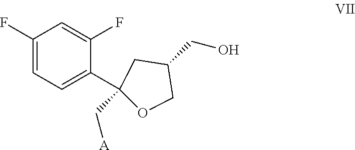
C1(F)=CC=C(C2(C[A])CC(CO)CO2)C(F)=C1
